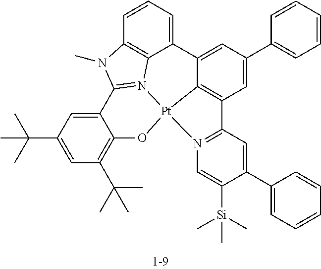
C1=C(C(C)(C)C)C=C2C(=C1C(C)(C)C)O[Pt]13N4=C2N(C)C2=C4C(=CC=C2)C2=CC(C4=CC=CC=C4)=CC(=C21)C1=N3C=C([Si](C)(C)C)C(C2=CC=CC=C2)=C1
